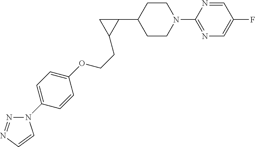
C1(N2CCC(C3CC3CCOC3=CC=C(N4N=NC=C4)C=C3)CC2)=NC=C(F)C=N1
